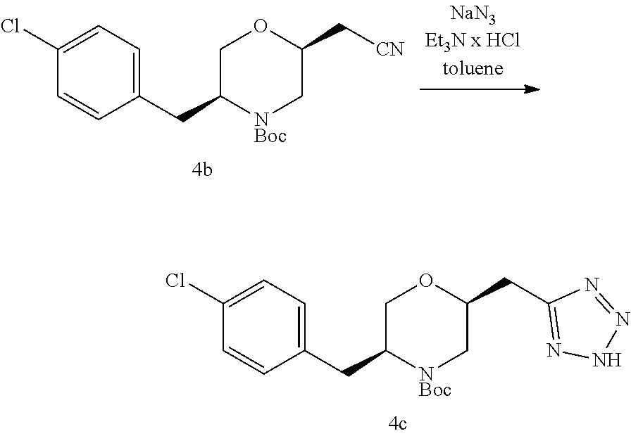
C1(Cl)=CC=C(CC2[NBoc]CC(CC3=NNN=N3)OC2)C=C1.C1(Cl)=CC=C(CC2[NBoc]CC(C[CN])OC2)C=C1
